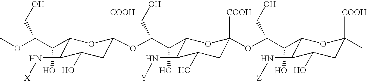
C(O)(C(OC)CO)C1C(N[X])C(O)CC([COOH])(OC(C(O)C2C(N[Y])C(O)CC([COOH])(OC(C(O)C3C(N[Z])C(O)CC([COOH])(C)O3)CO)O2)CO)O1
